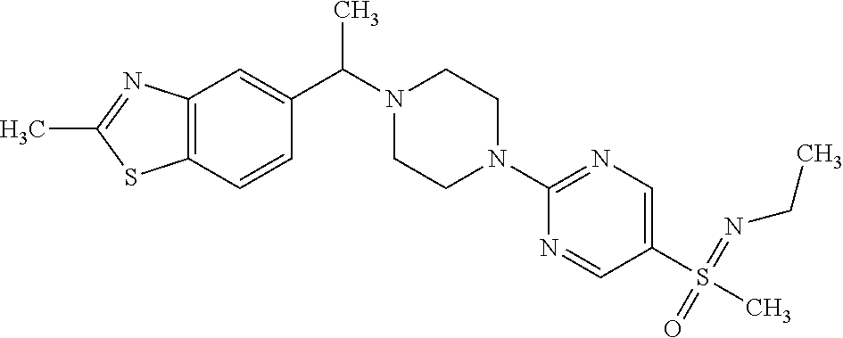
C12=C(C=C(C(C)N3CCN(C4=NC=C(S(=O)(C)=NCC)C=N4)CC3)C=C1)N=C(C)S2
